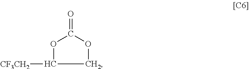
C1(=O)OC([CF3CH2])CO1
